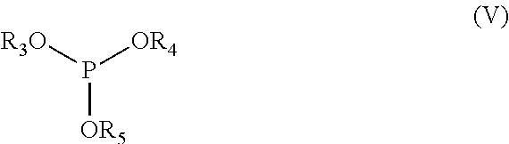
[R3O]P([OR4])[OR5]
